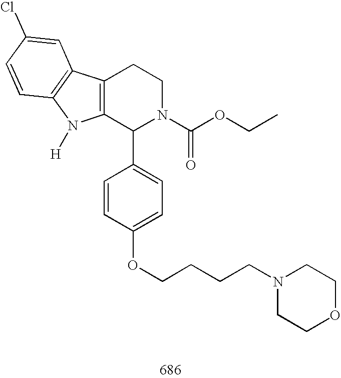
C12=C(C(C3=CC=C(OCCCCN4CCOCC4)C=C3)N(C(OCC)=O)CC1)N([H])C1=C2C=C(Cl)C=C1
